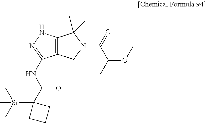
C12=C(NN=C1NC(C1([Si](C)(C)C)CCC1)=O)C(C)(C)N(C(C(OC)C)=O)C2
